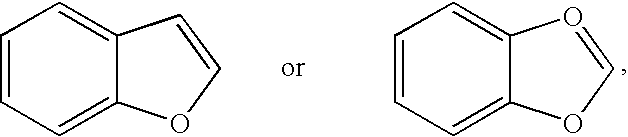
C1=CC=C2C(=C1)O=CO2.C1=CC=C2C(=C1)C=CO2
